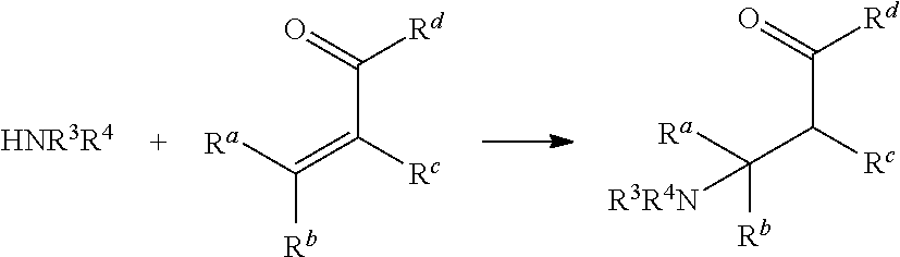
[HNR3R4].C(C([Rc])=C([Ra])[Rb])(=O)[Rd].C(C([Rc])C([Ra])([Rb])[R3R4N])(=O)[Rd]
